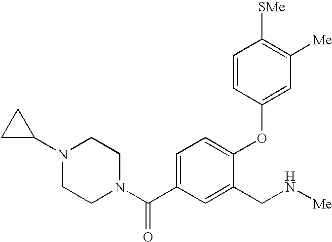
C1=C(C(N2CCN(C3CC3)CC2)=O)C=C(CN[Me])C(OC2=CC([Me])=C([SMe])C=C2)=C1
